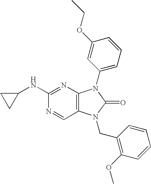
C1(NC2=NC3=C(C=N2)N(CC2=C(OC)C=CC=C2)C(=O)N3C2=CC=CC(OCC)=C2)CC1
